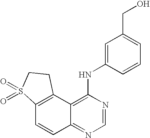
C12=C(C3=C(NC4=CC(CO)=CC=C4)N=CN=C3C=C1)CCS2(=O)=O
